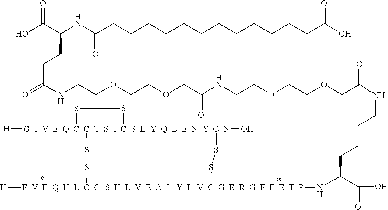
O(CC(NCCCCC(C(O)=O)N[F  V  E  Q  H  L  C  G  S  H  L  V  E  A  L  Y  L  V  C  G  E  R  G  F  F  E  T  P]1([H])SS[G  I  V  E  Q  C  C  T  S  I  C  S  L  Y  Q  L  E  N  Y  C  N]2(O)([H])(SS2)SS1)=O)CCOCCNC(COCCOCCNC(CCC(NC(CCCCCCCCCCCCC(O)=O)=O)C(O)=O)=O)=O
